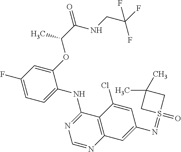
C1=C(F)C=C(OC(C)C(=O)NCC(F)(F)F)C(NC2=NC=NC3=C2C(Cl)=CC(N=S2(=O)CC(C)(C)C2)=C3)=C1
